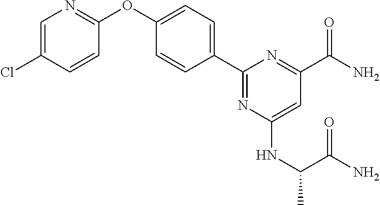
C1=C(Cl)C=CC(OC2=CC=C(C3=NC(NC(C(=O)N)C)=CC(C(N)=O)=N3)C=C2)=N1
